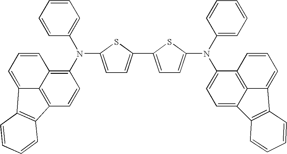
C1=C(N(C2=C3C4=C(C=C2)C2=C(C4=CC=C3)C=CC=C2)C2=CC=CC=C2)SC(C2=CC=C(N(C3=CC=CC=C3)C3=CC=C4C5=C3C=CC=C5C3=C4C=CC=C3)S2)=C1
